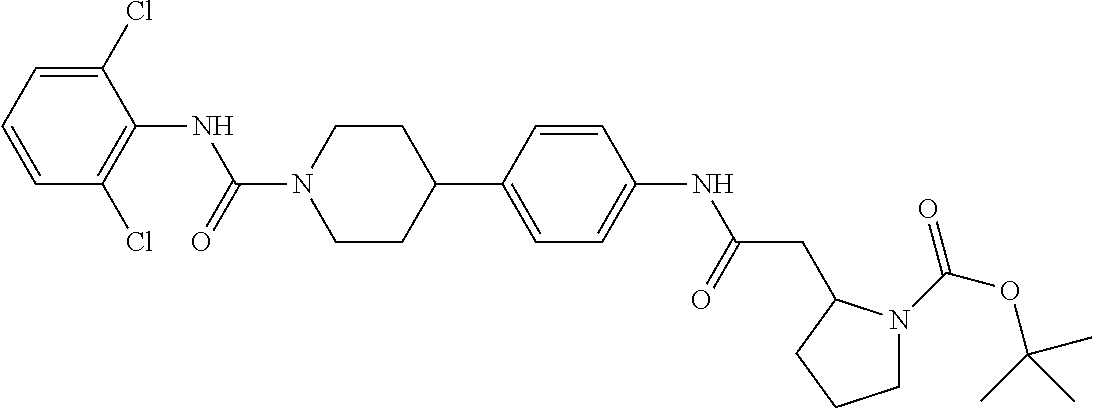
C1(Cl)=CC=CC(Cl)=C1NC(N1CCC(C2=CC=C(NC(=O)CC3N(C(=O)OC(C)(C)C)CCC3)C=C2)CC1)=O
